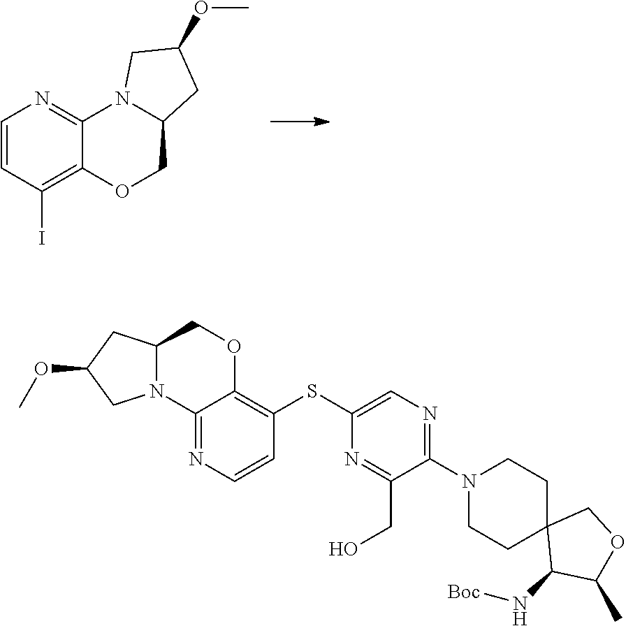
C1=CC(I)=C2C(=N1)N1C(CO2)CC(OC)C1.C1(N2CCC3(CC2)C(N[Boc])C(C)OC3)=NC=C(SC2=C3C(=NC=C2)N2C(CO3)CC(OC)C2)N=C1CO
